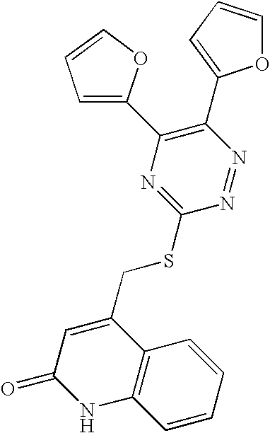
C12=C(C=CC=C1)NC(=O)C=C2CSC1=NC(C2=CC=CO2)=C(C2=CC=CO2)N=N1
